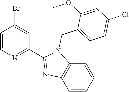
C1=CN=C(C2=NC3=C(N2CC2=CC=C(Cl)C=C2OC)C=CC=C3)C=C1Br
